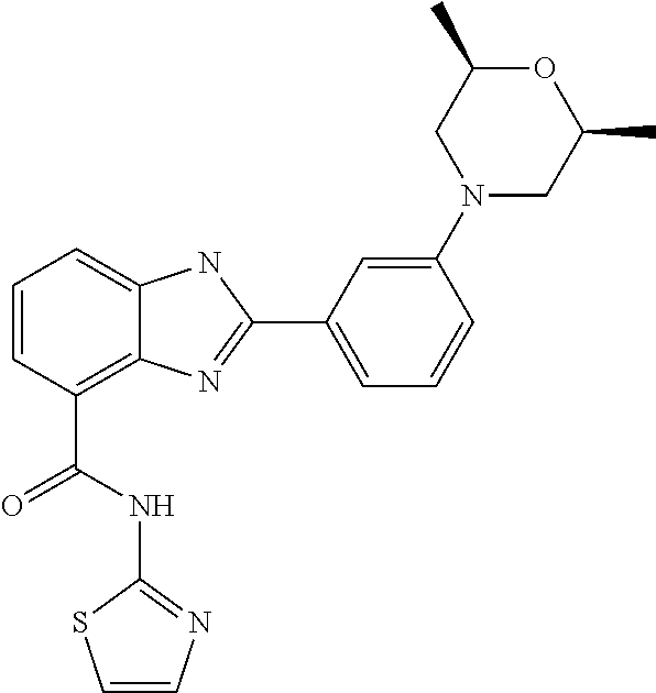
C1=CC(C(NC2=NC=CS2)=O)=C2C(=C1)NC(C1=CC=CC(N3CC(C)OC(C)C3)=C1)=N2
